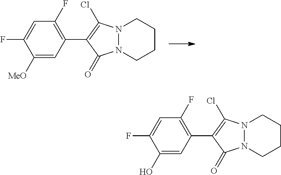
N12N(CCCC1)C(=O)C(C1=C(F)C=C(F)C([MeO])=C1)=C2Cl.N12N(CCCC1)C(=O)C(C1=C(F)C=C(F)C(O)=C1)=C2Cl
